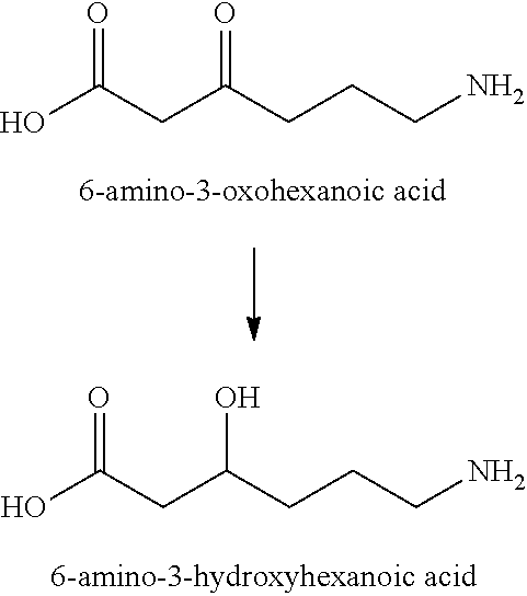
OC(CC(CCCN)=O)=O.OC(CC(CCCN)O)=O
